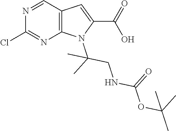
C12=C(N=C(Cl)N=C1)N(C(C)(CNC(OC(C)(C)C)=O)C)C(C(=O)O)=C2
